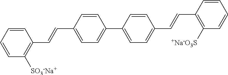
C1=CC=CC([SO3-Na+])=C1C=CC1=CC=C(C2=CC=C(C=CC3=C([+Na-O3S])C=CC=C3)C=C2)C=C1
